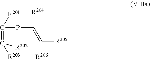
C(=C([R202])[R203])(PC([R204])=C([R205])[R206])[R201]
